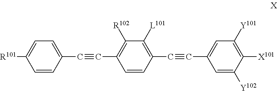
C1=C([Y102])C([X101])=C([Y101])C=C1C#CC1=C([L101])C([R102])=C(C#CC2=CC=C([R101])C=C2)C=C1
